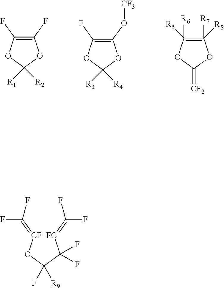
C1(F)=C(F)OC([R2])([R1])O1.C1(F)=C(O[CF3])OC([R4])([R3])O1.C1([R6])([R5])=C([R7])([R8])OC(=[CF2])O1.[CF](OC(C([FC]=C(F)F)(F)F)(F)[R9])=C(F)F
